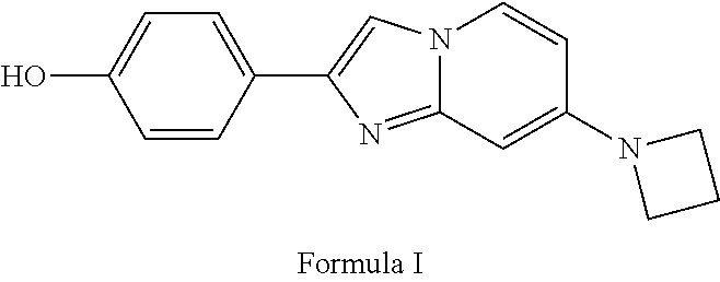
N12C(=NC(C3=CC=C(O)C=C3)=C1)C=C(N1CCC1)C=C2
